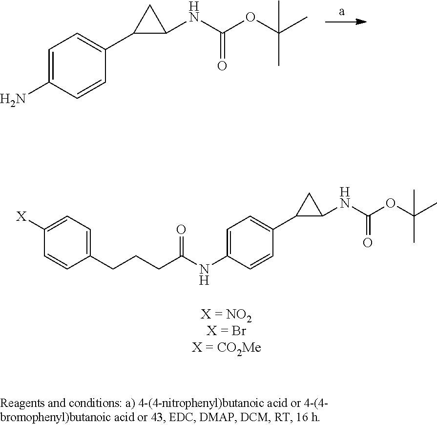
C1=C(N)C=CC(C2C(NC(OC(C)(C)C)=O)C2)=C1.C1=C(NC(CCCC2=CC=C([X])C=C2)=O)C=CC(C2C(NC(OC(C)(C)C)=O)C2)=C1
